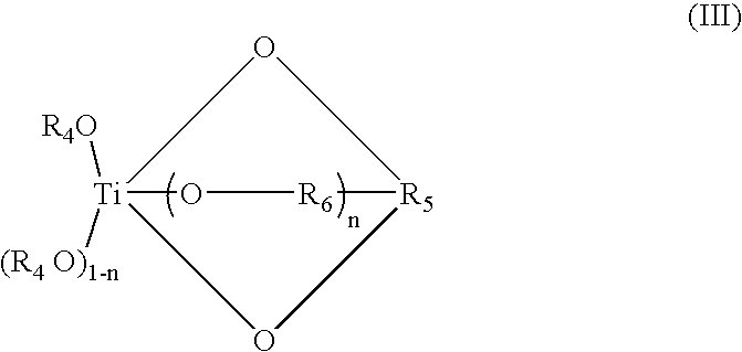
O1[Ti]2([R4O])([(R4 O)1-n])O[R5]1[R6]O2
